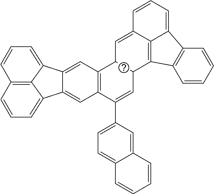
C12=CC3=C(C=C1C1=CC=CC4=C1C2=CC=C4)C(C1=CC=C2C(=C1)C=CC=C2)=CC1C3C=C2C=CC=C3C4=C(C1=C23)C=CC=C4
